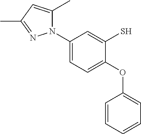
N1(C2=CC=C(OC3=CC=CC=C3)C(S)=C2)C(C)=CC(C)=N1
